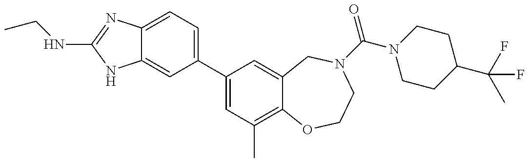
C12=CC=C(C3=CC(C)=C4C(=C3)CN(C(N3CCC(C(F)(C)F)CC3)=O)CCO4)C=C1NC(NCC)=N2
